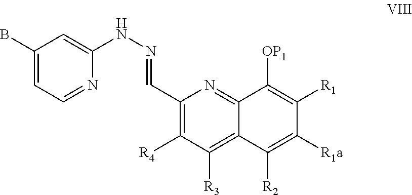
C(C1=C([R4])C([R3])=C2C(=N1)C([OP1])=C([R1])C([R1a])=C2[R2])=NNC1=CC(B)=CC=N1
